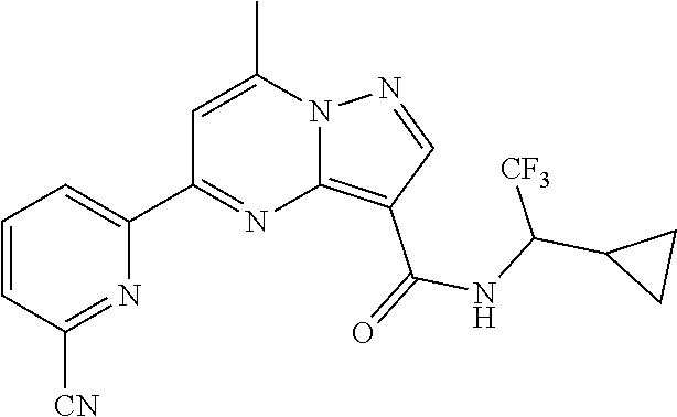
C12=C(C(=O)NC(C3CC3)[CF3])C=NN1C(C)=CC(C1=CC=CC([CN])=N1)=N2
